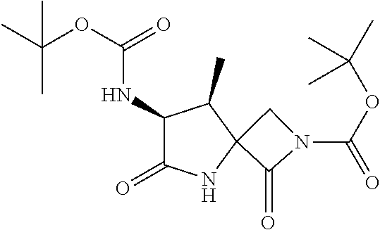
C1(=O)N(C(OC(C)(C)C)=O)CC12NC(=O)C(NC(OC(C)(C)C)=O)C2C
